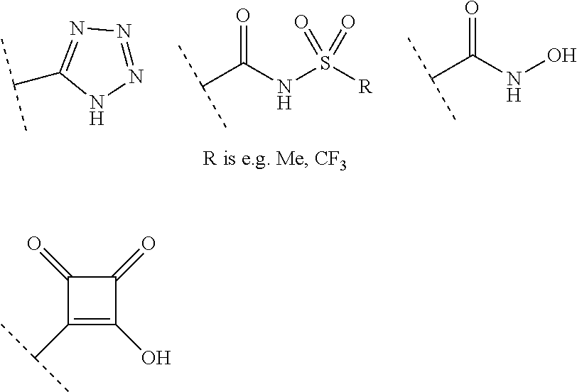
C(C(NS([R])(=O)=O)=O)(C)C.N1=NN=C(C(C)C)N1.C(C(NO)=O)(C)C.C1(=O)C(C(C)C)=C(O)C1=O
